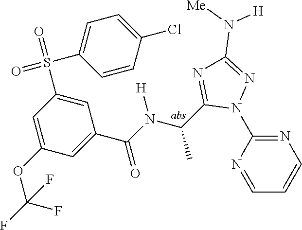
C1=NC(N2N=C(N([Me])[H])N=C2C(C)N([H])C(=O)C2=CC(OC(F)(F)F)=CC(S(=O)(C3=CC=C(Cl)C=C3)=O)=C2)=NC=C1
